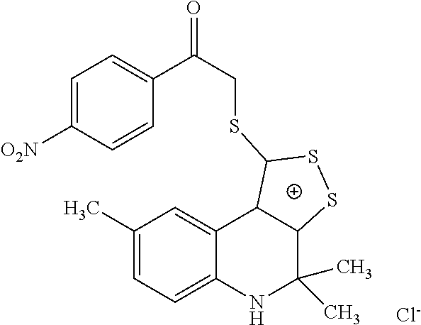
C1=C([O2N])C=CC(C(CSC2C3C4=CC(C)=CC=C4NC(C)(C)C3SS2)=O)=C1.[Cl-]
